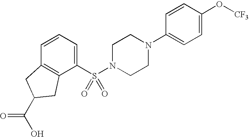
[CF3]OC1=CC=C(N2CCN(S(C3=CC=CC4=C3CC(C(O)=O)C4)(=O)=O)CC2)C=C1
